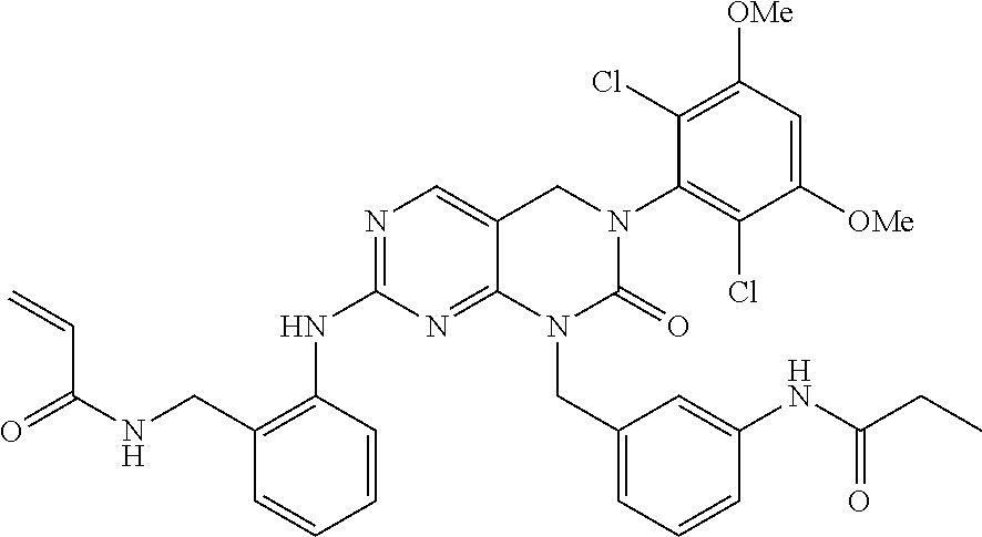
C1(NC2=C(CNC(=O)C=C)C=CC=C2)=NC=C2C(=N1)N(CC1=CC=CC(NC(=O)CC)=C1)C(=O)N(C1=C(Cl)C([OMe])=CC([OMe])=C1Cl)C2
